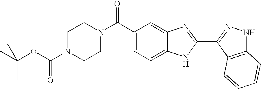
C1(C(N2CCN(C(OC(C)(C)C)=O)CC2)=O)=CC=C2C(=C1)N=C(C1=NNC3=C1C=CC=C3)N2
